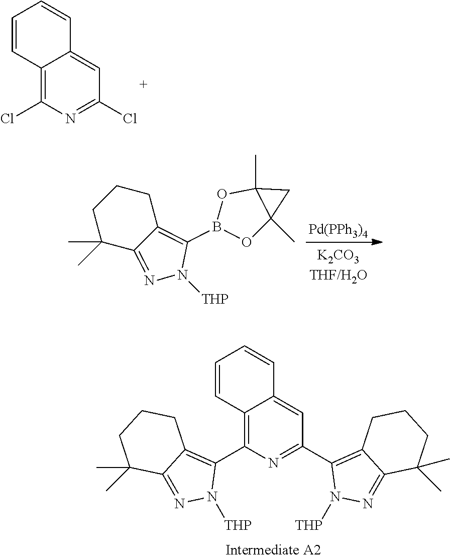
C12=C(C3=C4C(=NN3[THP])C(C)(C)CCC4)N=C(C3=C4C(=NN3[THP])C(C)(C)CCC4)C=C1C=CC=C2.C12=C(Cl)N=C(Cl)C=C1C=CC=C2.[Pd(PPh3)4].C1C(C)(C)C2=NN([THP])C(B3OC4(C)C(C)(O3)C4)=C2CC1
